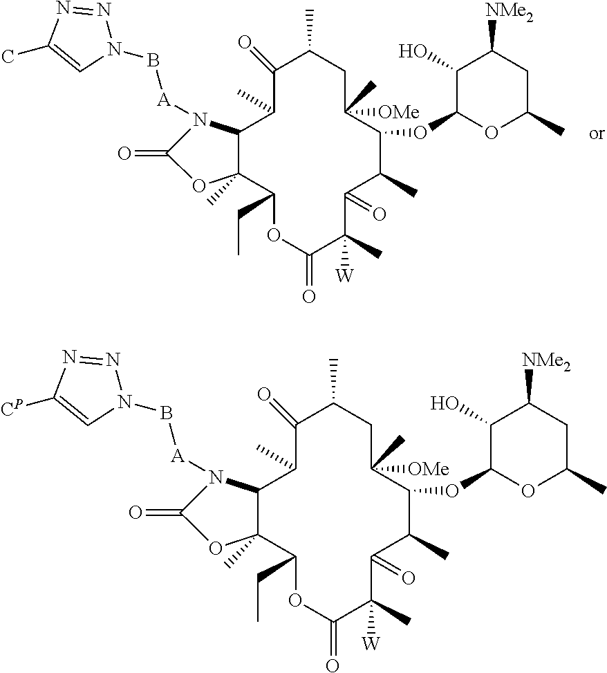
C1(=O)C(C)CC([OMe])(C)C(OC2OC(C)CC([NMe2])C2O)C(C)C(=O)C(C)([W])C(=O)OC(CC)C2(C)C(C1C)N([A]BN1N=NC(C)=C1)C(=O)O2.C1(=O)C(C)CC([OMe])(C)C(OC2OC(C)CC([NMe2])C2O)C(C)C(=O)C(C)([W])C(=O)OC(CC)C2(C)C(N([A]BN3N=NC([CP])=C3)C(=O)O2)C1C
